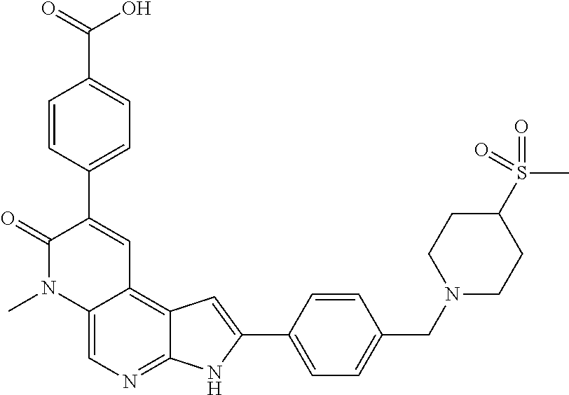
C1=CC(C(=O)O)=CC=C1C1=CC2=C3C(=NC=C2N(C)C1=O)NC(C1=CC=C(CN2CCC(S(=O)(=O)C)CC2)C=C1)=C3
